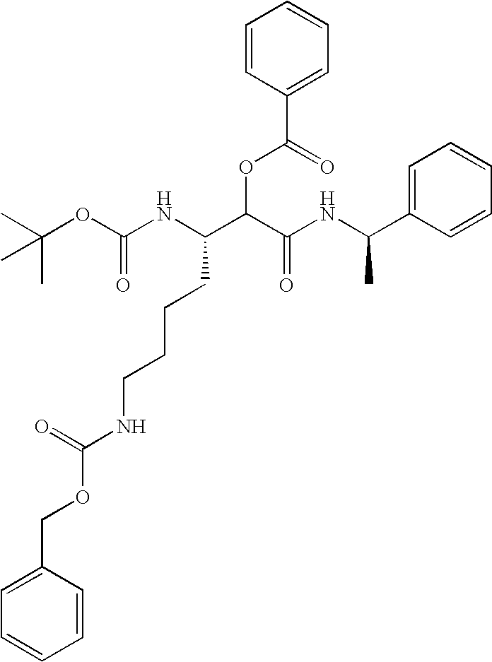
C(OC(NC(C(C(NC(C1=CC=CC=C1)C)=O)OC(C1=CC=CC=C1)=O)CCCCNC(=O)OCC1=CC=CC=C1)=O)(C)(C)C
